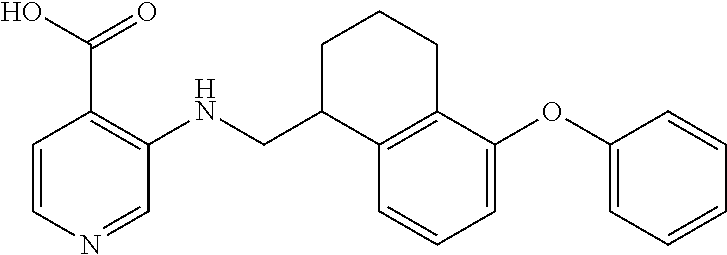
C1=CN=CC(NCC2C3=C(CCC2)C(OC2=CC=CC=C2)=CC=C3)=C1C(=O)O
